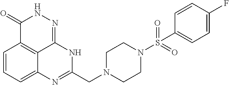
C1=CC=C2C3=C1C(=O)NN=C3NC(CN1CCN(S(=O)(=O)C3=CC=C(F)C=C3)CC1)=N2
